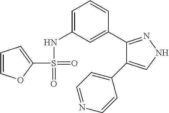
C1(S(=O)(=O)NC2=CC=CC(C3=NNC=C3C3=CC=NC=C3)=C2)=CC=CO1
